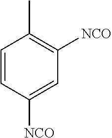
C1=CC(C)=C([NCO])C=C1[NCO]
